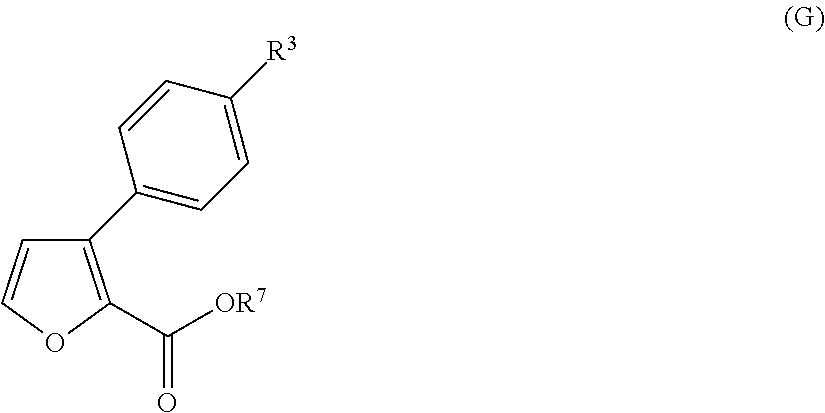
C1=COC(C([OR7])=O)=C1C1=CC=C([R3])C=C1
